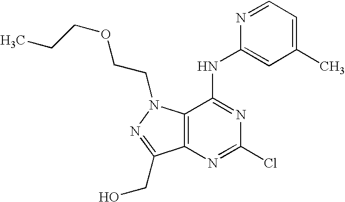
C12=C(C(NC3=CC(C)=CC=N3)=NC(Cl)=N1)N(CCOCCC)N=C2CO
